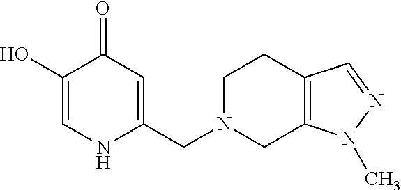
C1(O)=CNC(CN2CC3=C(CC2)C=NN3C)=CC1=O
